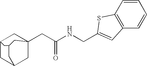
C12CC3CC(CC(NCC4=CC5=C(C=CC=C5)S4)=O)(C1)CC(C3)C2
